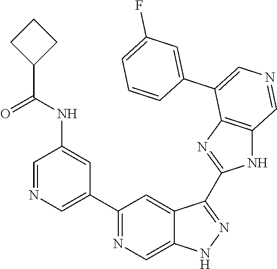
C1(C2=CN=CC(NC(=O)C3CCC3)=C2)=NC=C2C(=C1)C(C1=NC3=C(N1)C=NC=C3C1=CC(F)=CC=C1)=NN2
